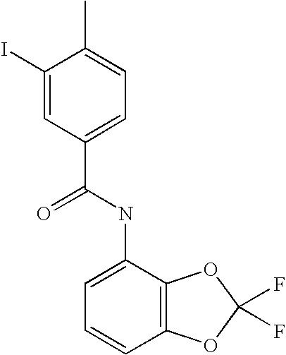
C1(I)=CC(C(=O)NC2=CC=CC3=C2OC(F)(F)O3)=CC=C1C
